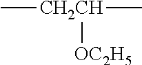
C[CH2CH](C)[OC2H5]
